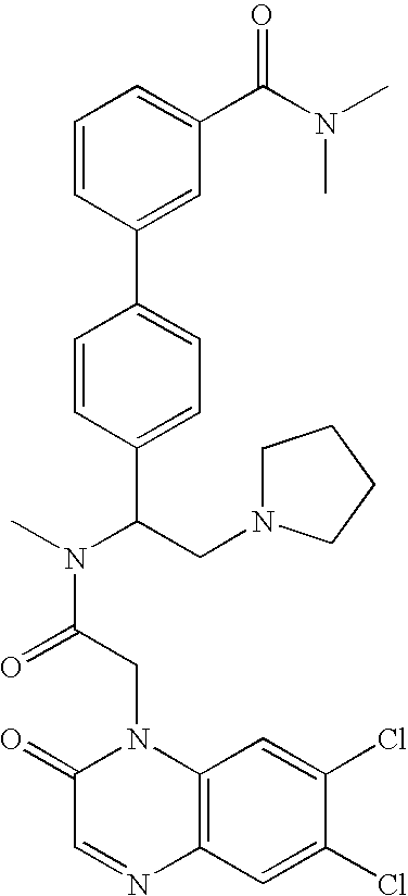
C(C(N(C)C(CN1CCCC1)C1=CC=C(C2=CC(C(N(C)C)=O)=CC=C2)C=C1)=O)N1C2=C(C=C(Cl)C(Cl)=C2)N=CC1=O
